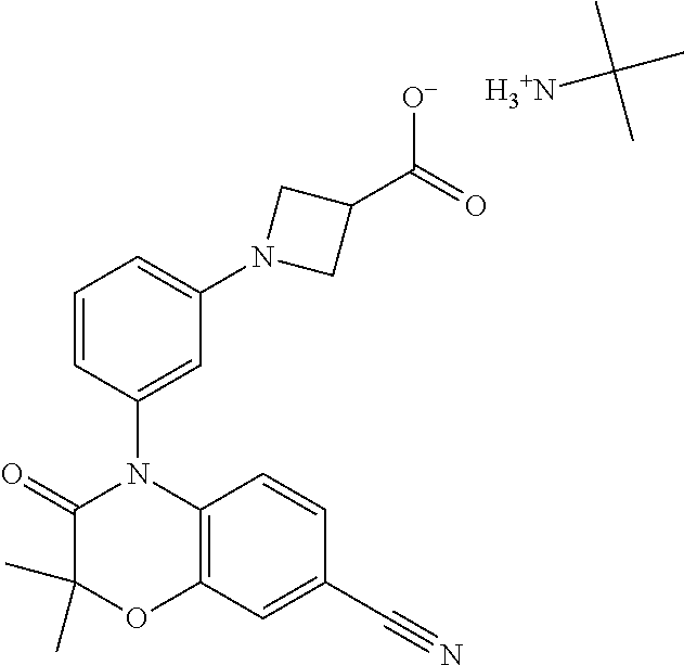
C1(C)(C)C(=O)N(C2=CC(N3CC(C(=O)[O-])C3)=CC=C2)C2=C(O1)C=C(C#N)C=C2.CC([H3+N])(C)C
